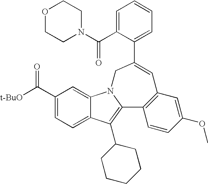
C1(C([t-BuO])=O)=CC=C2C(=C1)N1C(=C2C2CCCCC2)C2=C(C=C(OC)C=C2)C=C(C2=CC=CC=C2C(=O)N2CCOCC2)C1
